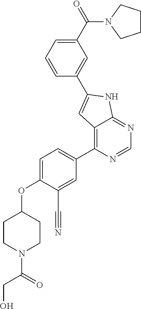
O(C1=CC=C(C2=C3C(=NC=N2)NC(C2=CC(C(=O)N4CCCC4)=CC=C2)=C3)C=C1C#N)C1CCN(C(CO)=O)CC1
